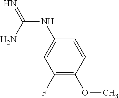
N(C(N)=N)C1=CC(F)=C(OC)C=C1
